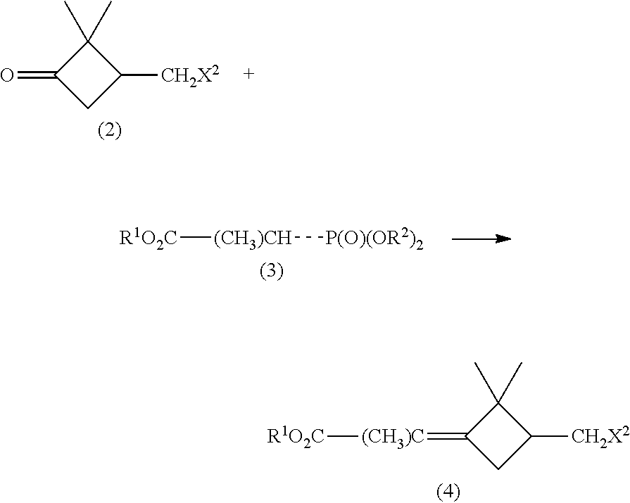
C1(=O)CC([CH2X2])C1(C)C.[R1O2C][(CH3)CH][P(O)(OR2)2].C1(=[(CH3)C][R1O2C])CC([CH2X2])C1(C)C
